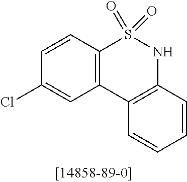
C12=C(C=CC(Cl)=C1)S(=O)(=O)NC1=C2C=CC=C1
